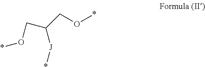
*OCC(CO*)[J]*
